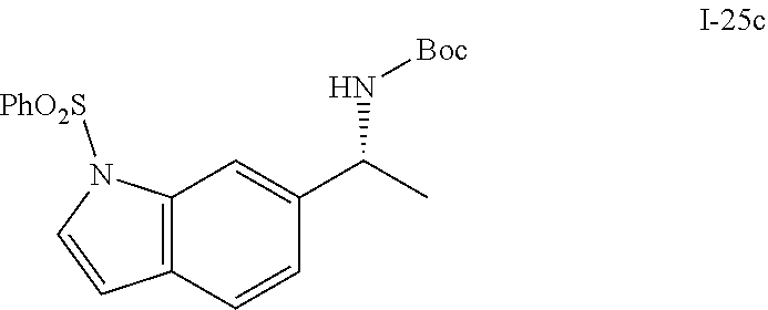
C12=C(C=C(C(C)N[Boc])C=C1)N([PhO2S])C=C2
